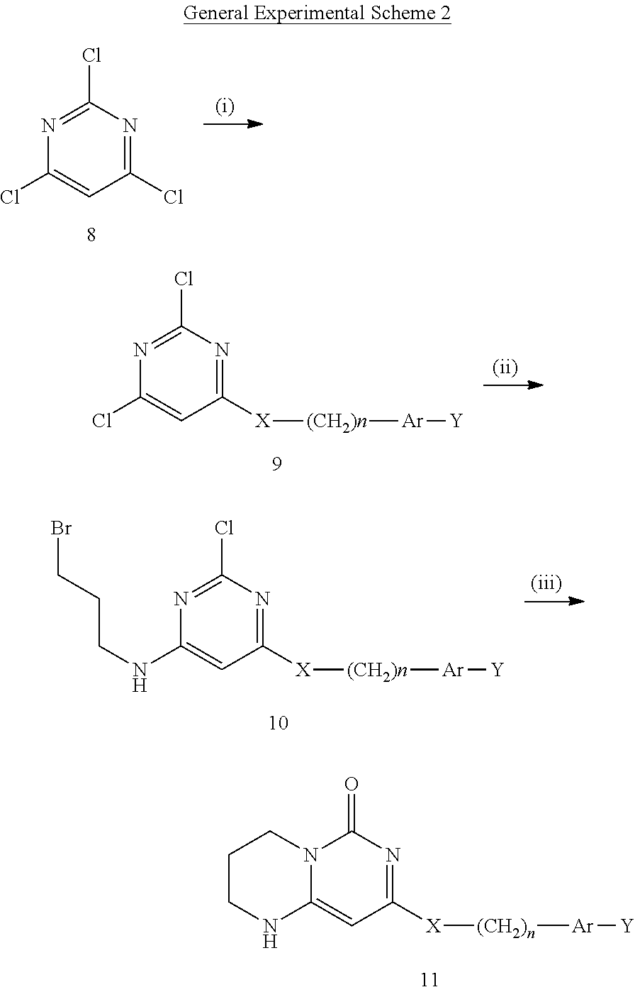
C1(Cl)=NC(Cl)=CC(Cl)=N1.C1(Cl)=NC(Cl)=CC([X][(CH2)n][Ar][Y])=N1.C1(Cl)=NC(NCCCBr)=CC([X][(CH2)n][Ar][Y])=N1.C1(=O)N2C(=CC([X][(CH2)n][Ar][Y])=N1)NCCC2
